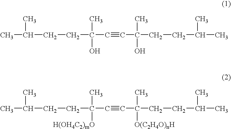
CC(C)CCC(C)(C#CC(C)(O)CCC(C)C)O.CC(C)CCC(C)(C#CC(C)([O(C2H4O)nH])CCC(C)C)[H(OH4C2)mO]
